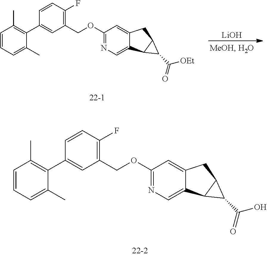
C1=CC(C)=C(C2=CC(COC3=NC=C4C(=C3)CC3C4C3C([OEt])=O)=C(F)C=C2)C(C)=C1.[LiOH].C1=CC(C)=C(C2=CC(COC3=NC=C4C(=C3)CC3C4C3C(O)=O)=C(F)C=C2)C(C)=C1
